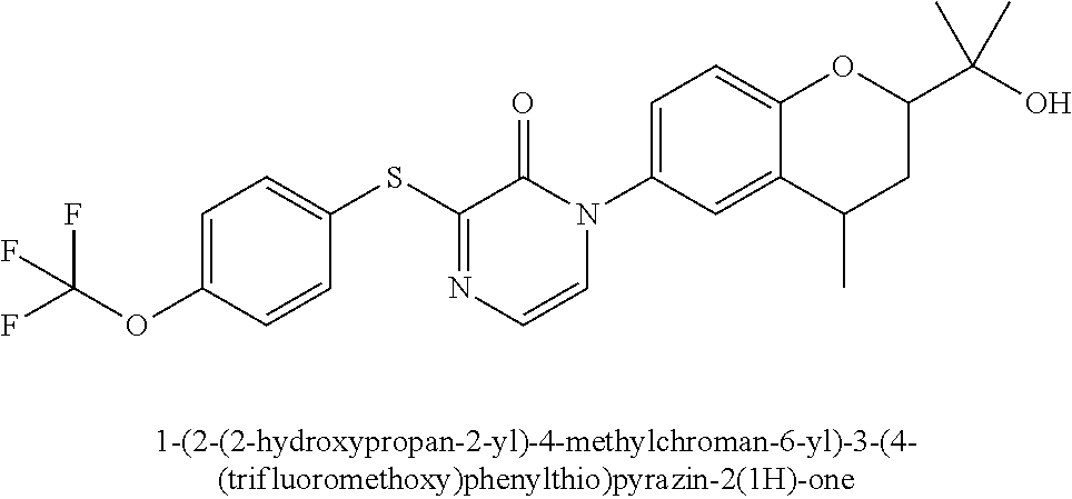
C1(SC2=NC=CN(C3=CC=C4C(=C3)C(C)CC(C(C)(O)C)O4)C2=O)=CC=C(OC(F)(F)F)C=C1
